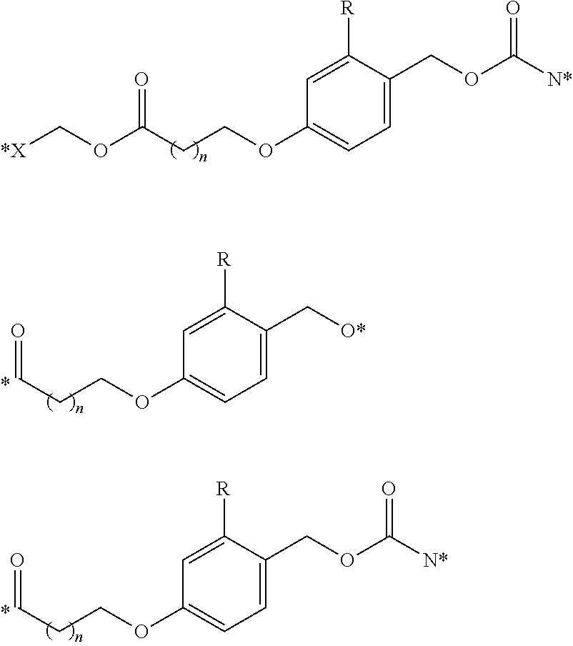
C1=C(C[O*])C([R])=CC(OCCC=O)=C1.C1=C(COC([N*])=O)C([R])=CC(OCCC=O)=C1.C1=C(COC([N*])=O)C([R])=CC(OCCC(OC[*X])=O)=C1
